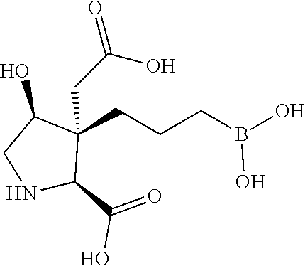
C1(CCCB(O)O)(CC(=O)O)C(O)CNC1C(=O)O
